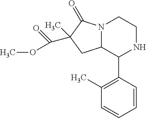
C1(C2NCCN3C2CC(C)(C(OC)=O)C3=O)=C(C)C=CC=C1
